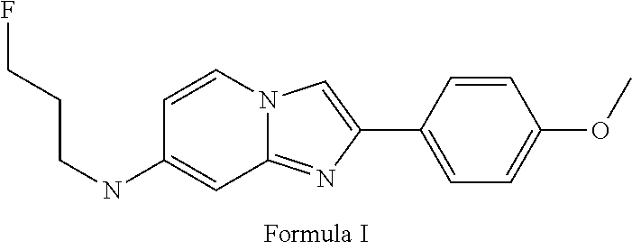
N12C(=NC(C3=CC=C(OC)C=C3)=C1)C=C(NCCCF)C=C2
